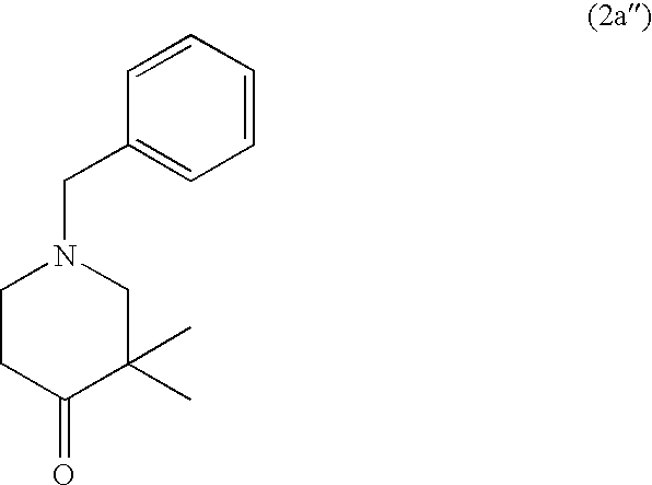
C1=CC=CC(CN2CCC(=O)C(C)(C)C2)=C1
